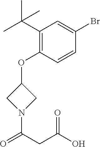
C1(C(C)(C)C)=C(OC2CN(C(CC(O)=O)=O)C2)C=CC(Br)=C1
